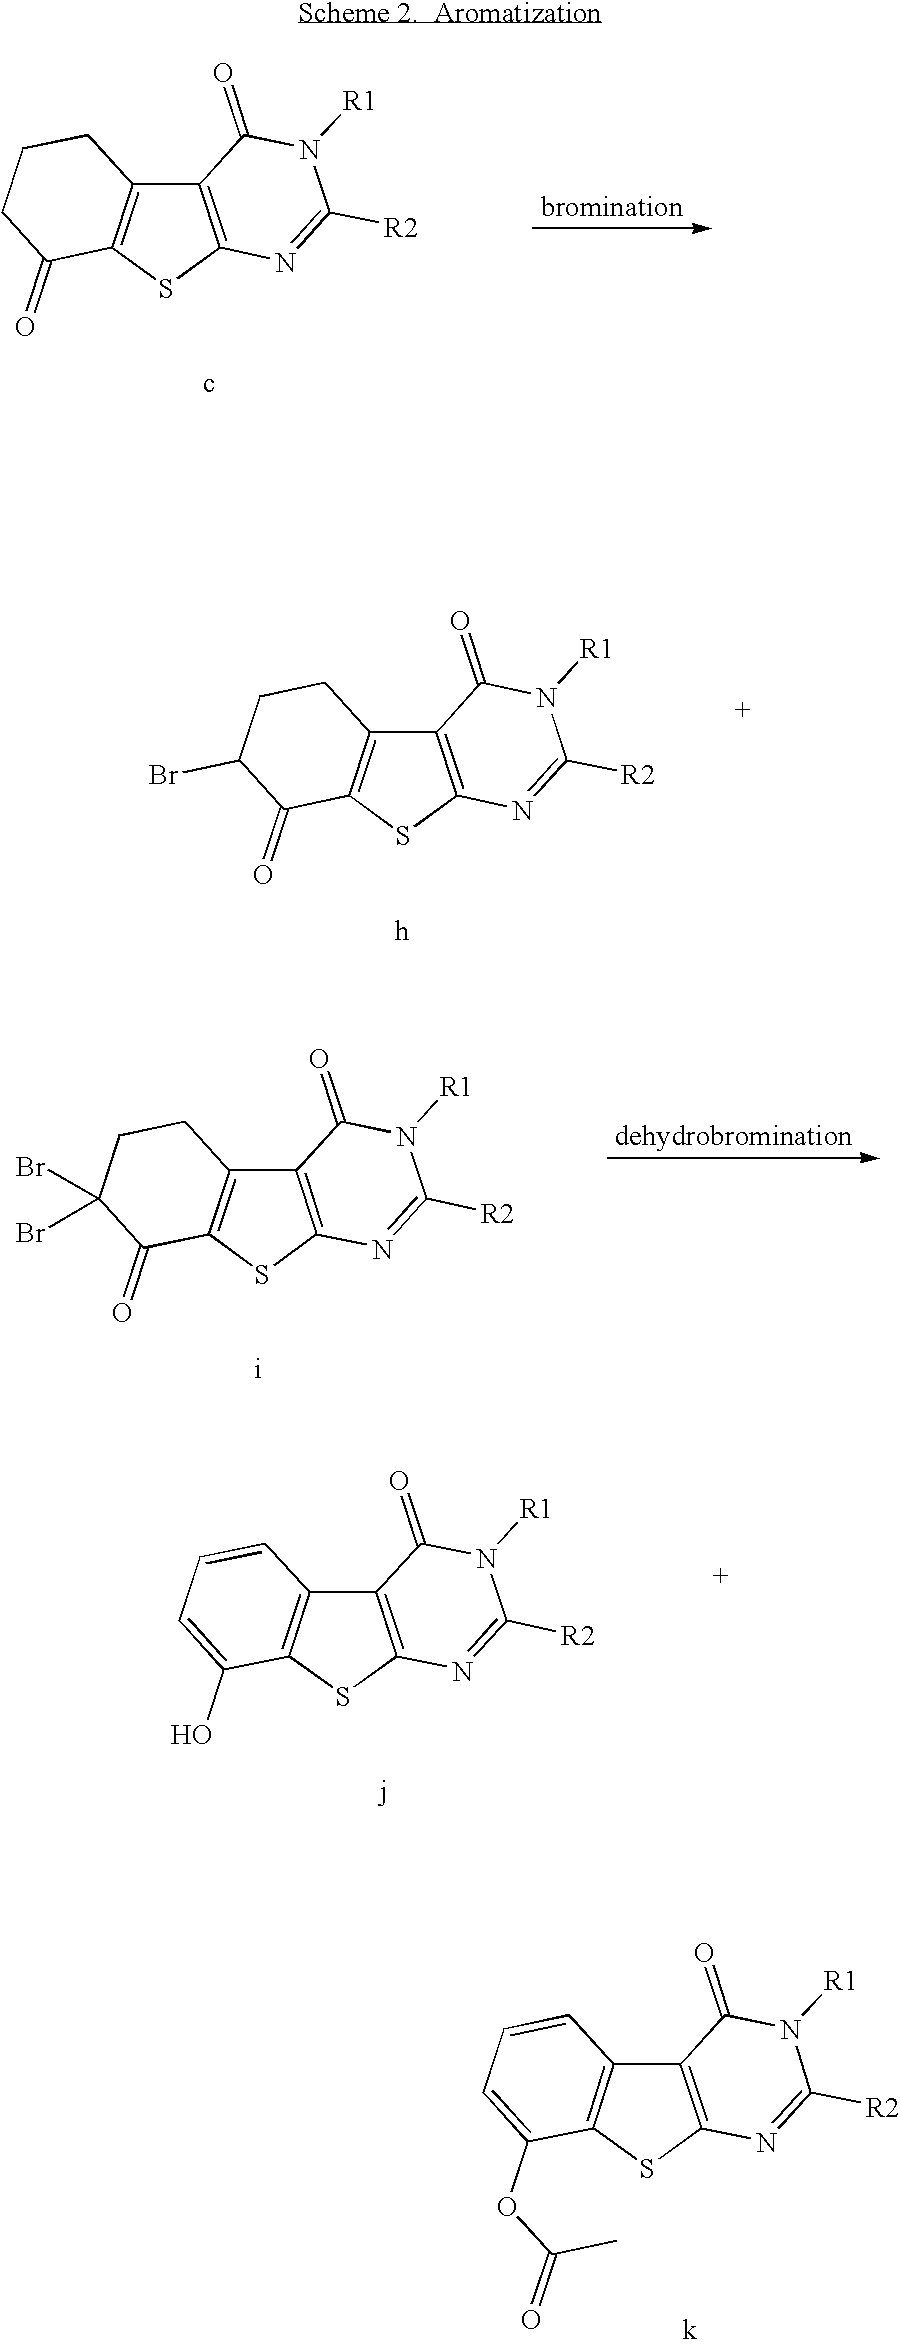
C12=C(SC3=C1CCCC3=O)N=C([R2])N([R1])C2=O.C12=C(SC3=C1CCC(Br)C3=O)N=C([R2])N([R1])C2=O.C12=C(SC3=C1CCC(Br)(Br)C3=O)N=C([R2])N([R1])C2=O.C12=C(SC3=C1C=CC=C3O)N=C([R2])N([R1])C2=O.C12=C(SC3=C1C=CC=C3OC(=O)C)N=C([R2])N([R1])C2=O
